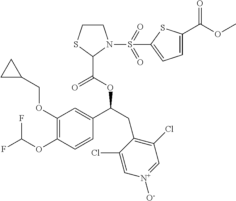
C1(OCC2CC2)=C(OC(F)F)C=CC(C(CC2=C(Cl)C=[N+]([O-])C=C2Cl)OC(C2N(S(C3=CC=C(C(OC)=O)S3)(=O)=O)CCS2)=O)=C1
